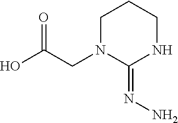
OC(CN1C(=NN)NCCC1)=O
